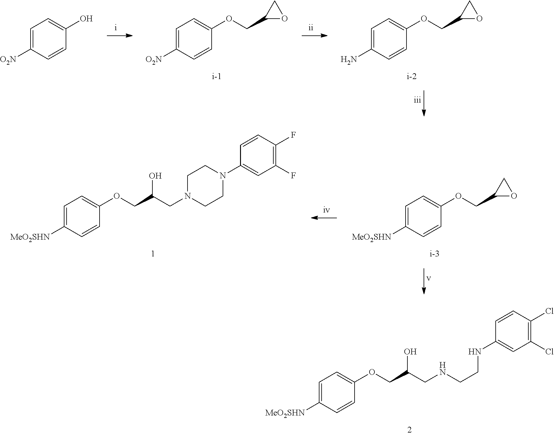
C1=C([O2N])C=CC(OCC2OC2)=C1.C1=C(N)C=CC(OCC2OC2)=C1.C1=C([O2N])C=CC(O)=C1.C1=C([MeO2SHN])C=CC(OCC2OC2)=C1.C1=C([MeO2SHN])C=CC(OCC(O)CN2CCN(C3=CC(F)=C(F)C=C3)CC2)=C1.C1=C([MeO2SHN])C=CC(OCC(O)CNCCNC2=CC(Cl)=C(Cl)C=C2)=C1
